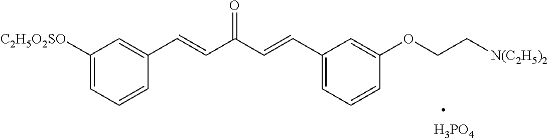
C1([C2H5O2SO])=CC=CC(C=CC(C=CC2=CC=CC(OCC[N(C2H5)2])=C2)=O)=C1.[H3PO4]
